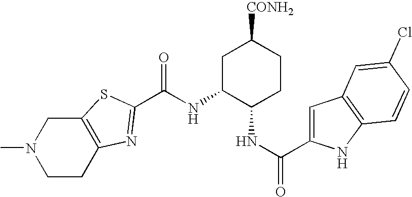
C12=C(SC(C(NC3C(NC(=O)C4=CC5=C(N4)C=CC(Cl)=C5)CCC([CONH2])C3)=O)=N1)CN(C)CC2
